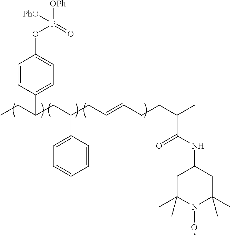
C1=CC(C(CC)CC(CC=CCCC(C(NC2CC(C)(C)N(O)C(C)(C)C2)=O)C)C2=CC=CC=C2)=CC=C1OP(=O)([OPh])[PhO]
